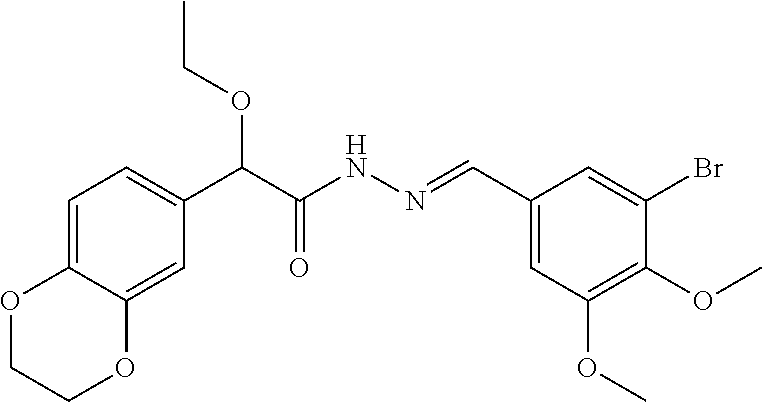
C12=CC=C(C(C(NN=CC3=CC(OC)=C(OC)C(Br)=C3)=O)OCC)C=C1OCCO2
